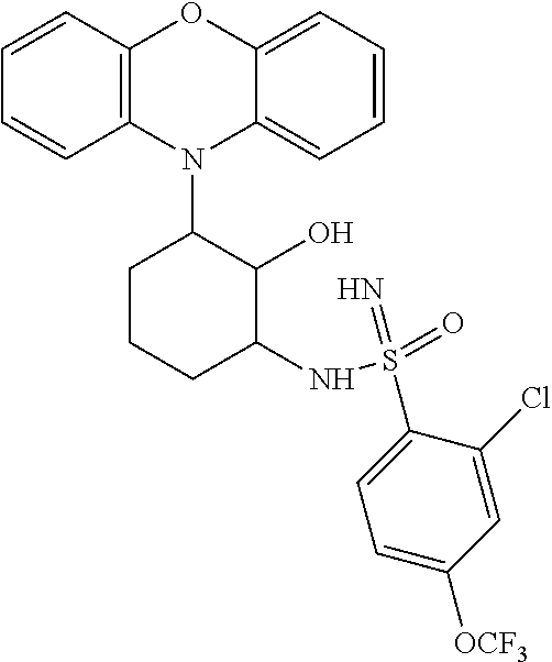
N1(C2CCCC(NS(=O)(=N)C3=CC=C([OCF3])C=C3Cl)C2O)C2=C(C=CC=C2)OC2=CC=CC=C12
